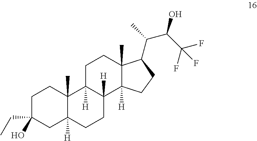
C1C(CC)(O)CC2([H])C(C)(C1)C1([H])C([H])(CC2)C2([H])C(C)(CC1)C(C(C)C(C(F)(F)F)O)CC2
